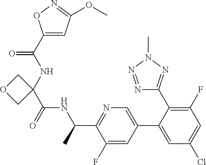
N(C(C1=NC=C(C2=CC(Cl)=CC(F)=C2C2=NN(C)N=N2)C=C1F)C)C(=O)C1(NC(C2=CC(OC)=NO2)=O)COC1
